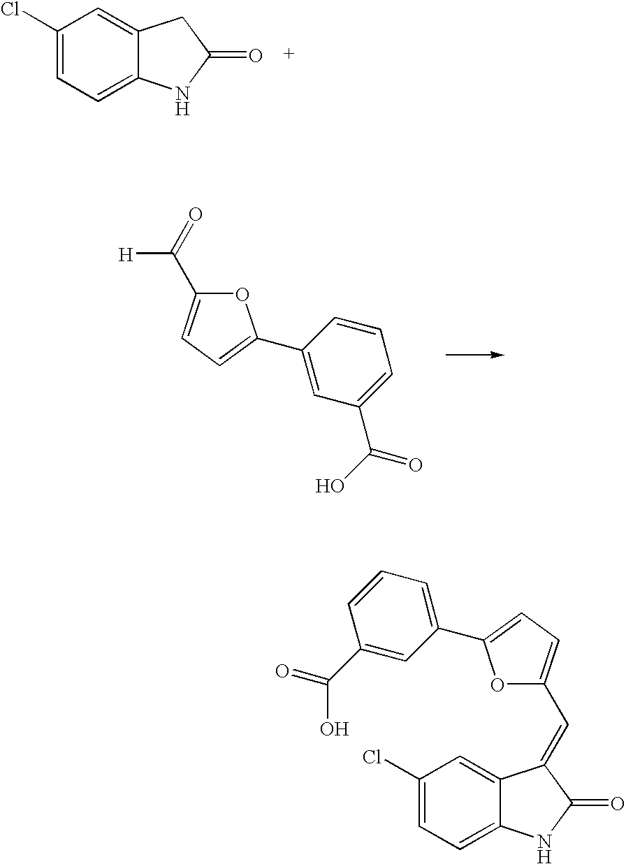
O1C(C(=O)[H])=CC=C1C1=CC(C(O)=O)=CC=C1.C1=C2C(=CC(Cl)=C1)C(=CC1=CC=C(C3=CC=CC(C(=O)O)=C3)O1)C(=O)N2.C1=C2C(=CC(Cl)=C1)CC(=O)N2
